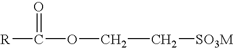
C(C[SO3M])OC([R])=O
